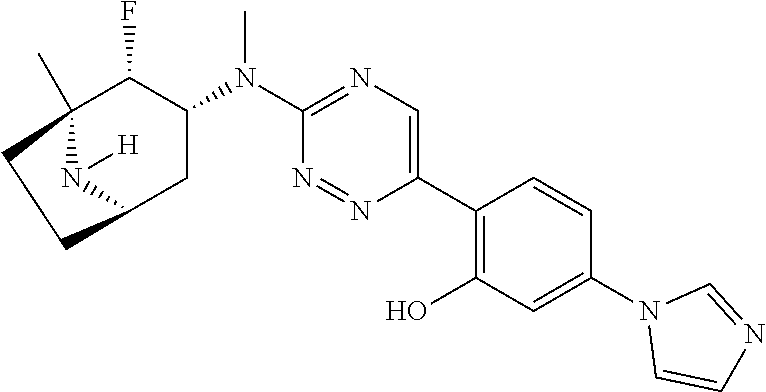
C12(C)C(F)C(N(C3=NC=C(C4=C(O)C=C(N5C=CN=C5)C=C4)N=N3)C)CC(N1[H])CC2
